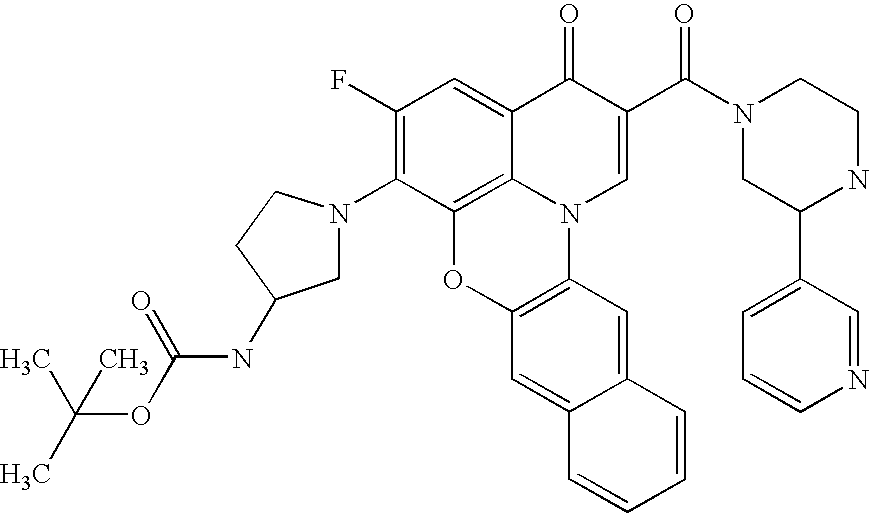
C1(F)=C(N2CC(NC(=O)OC(C)(C)C)CC2)C2=C3C(=C1)C(=O)C(C(N1CC(C4=CC=CN=C4)NCC1)=O)=CN3C1=C(O2)C=C2C(=C1)C=CC=C2
